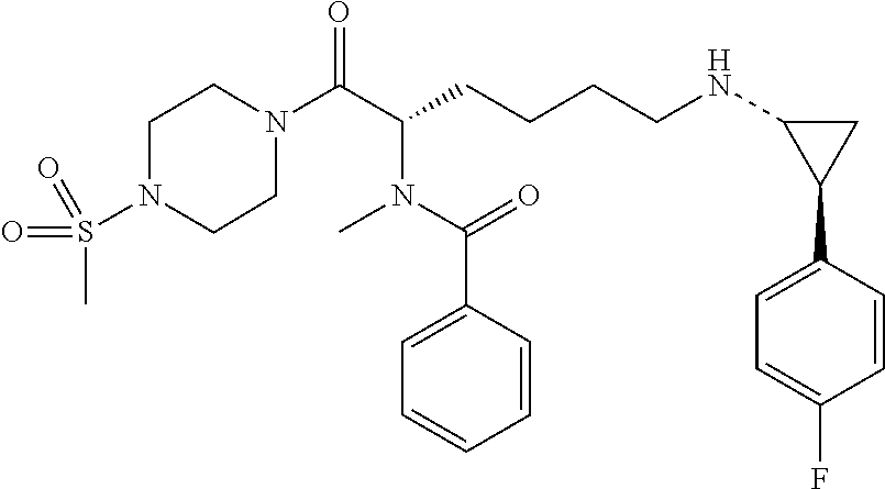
C1N(C(C(CCCCNC2C(C3=CC=C(F)C=C3)C2)N(C(C2=CC=CC=C2)=O)C)=O)CCN(S(C)(=O)=O)C1
